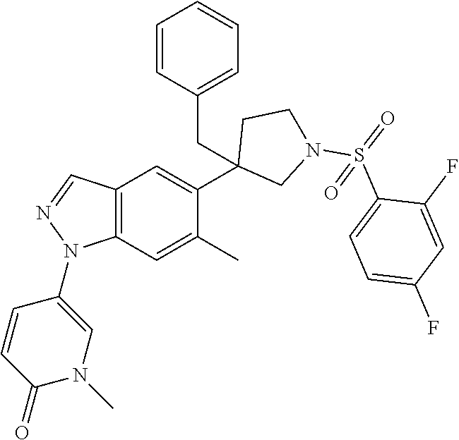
C1(C2=CC3=C(C=C2C)N(C2=CN(C)C(=O)C=C2)N=C3)(CC2=CC=CC=C2)CN(S(=O)(C2=CC=C(F)C=C2F)=O)CC1
